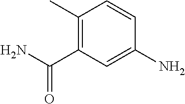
C1(C)=C(C(N)=O)C=C(N)C=C1
